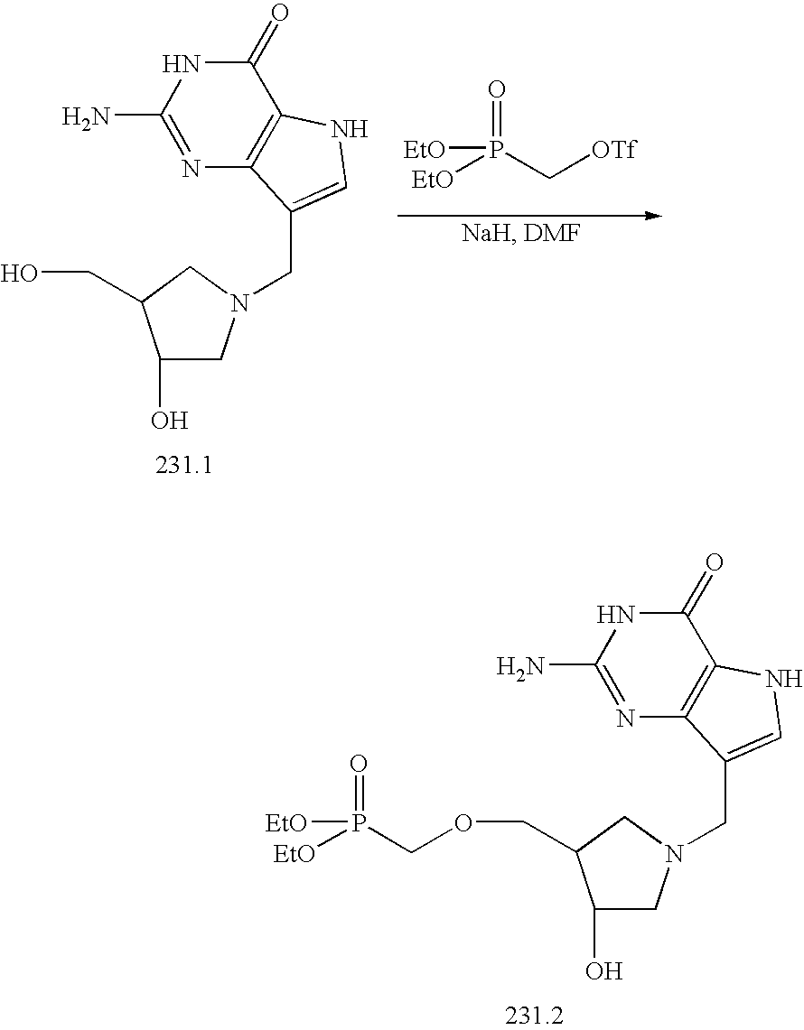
C1(O)CN(CC2=CNC3=C2N=C(N)NC3=O)CC1CO.P(=O)([EtO])([EtO])C[OTf].C1(O)CN(CC2=CNC3=C2N=C(N)NC3=O)CC1COCP(=O)([EtO])[EtO]
